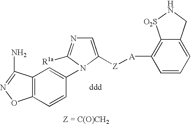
C1=C([Z][A]C2=C3C(=CC=C2)CN[O2S]3)N(C2=CC3=C(C=C2)ON=C3N)C([R1a])=N1
